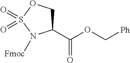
C1C(C(OC[Ph])=O)N([Fmoc])S(=O)(=O)O1
